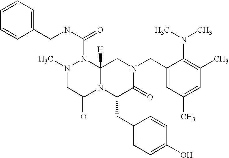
C1=CC=CC(CNC(N2N(C)CC(=O)N3C2([H])CN(CC2=CC(C)=CC(C)=C2N(C)C)C(=O)C3CC2=CC=C(O)C=C2)=O)=C1
